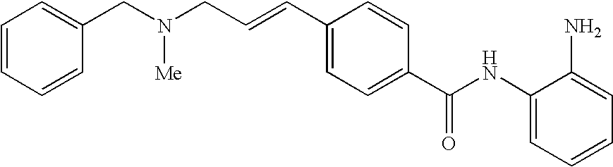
C1(NC(C2=CC=C(C=CCN(CC3=CC=CC=C3)[Me])C=C2)=O)=CC=CC=C1N
